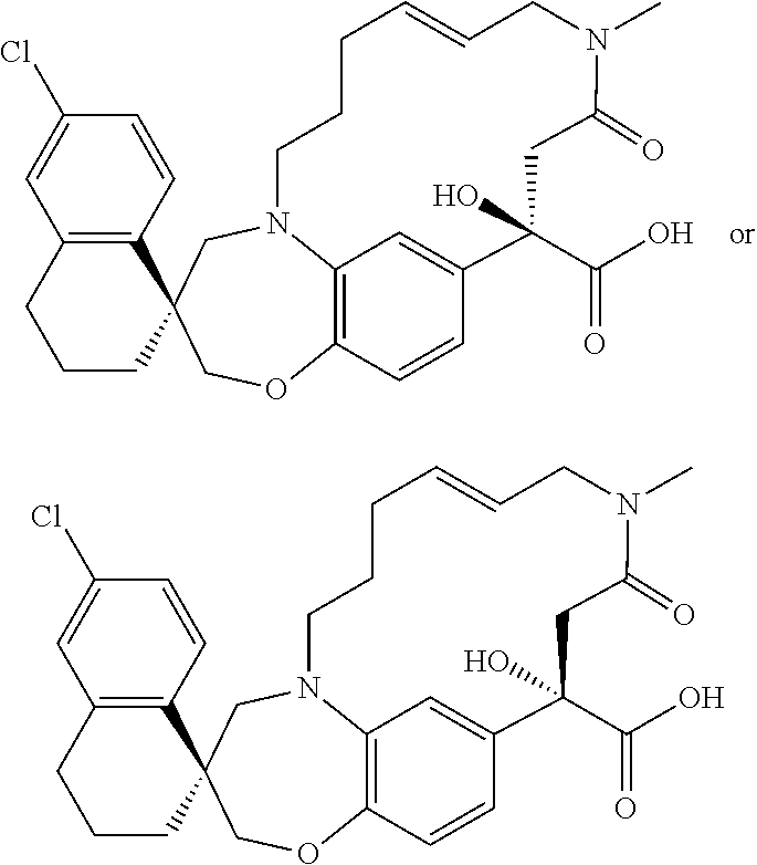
C12=C3C=CC(=C1)C(C(O)=O)(O)CC(=O)N(C)CC=CCCCN2CC1(CO3)C2=C(CCC1)C=C(Cl)C=C2.C12=C3C=CC(=C1)C(C(O)=O)(O)CC(=O)N(C)CC=CCCCN2CC1(CO3)C2=C(CCC1)C=C(Cl)C=C2
